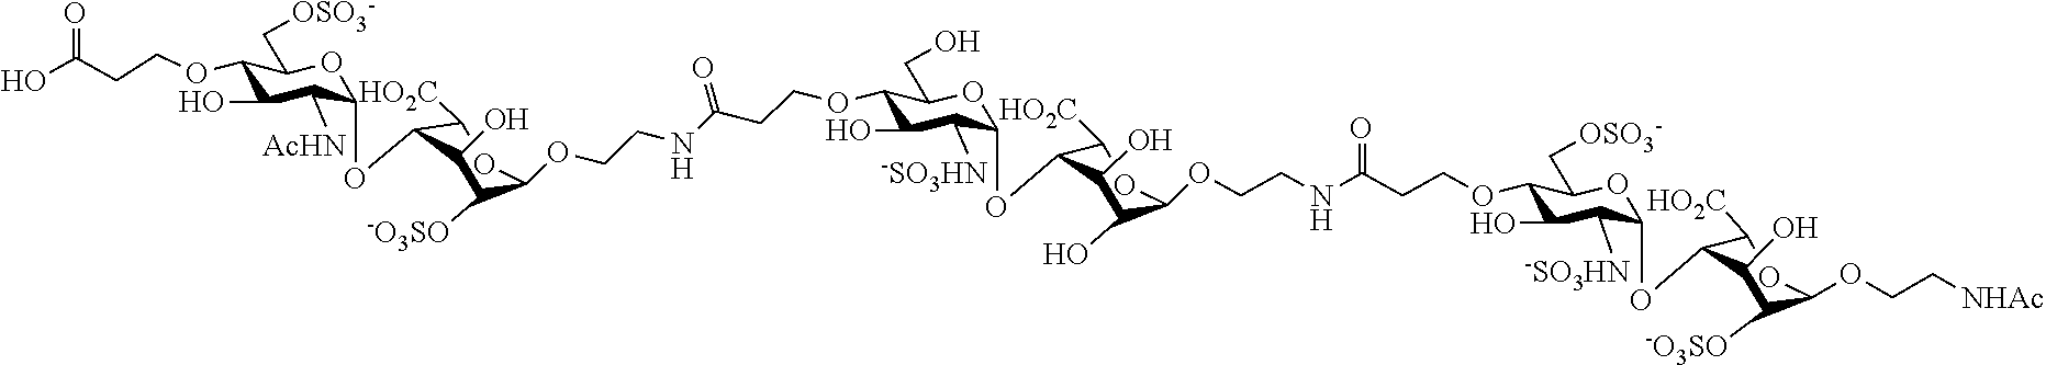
OC(CCOC1C(O)C([AcHN])C(OC2C([HO2C])OC(OCCNC(CCOC3C(O)C([-SO3HN])C(OC4C([HO2C])OC(OCCNC(CCOC5C(O)C([-SO3HN])C(OC6C([HO2C])OC(OCC[NHAc])C([-O3SO])C6O)OC5C[OSO3-])=O)C(O)C4O)OC3CO)=O)C([-O3SO])C2O)OC1C[OSO3-])=O
